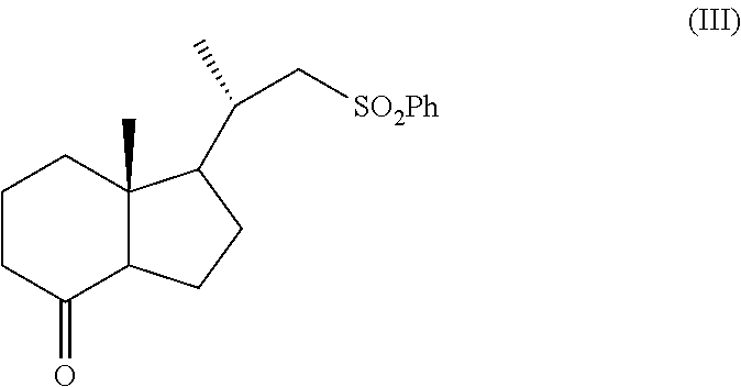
O=C1C2C(C)(CCC1)C(C(C)C[SO2Ph])CC2
